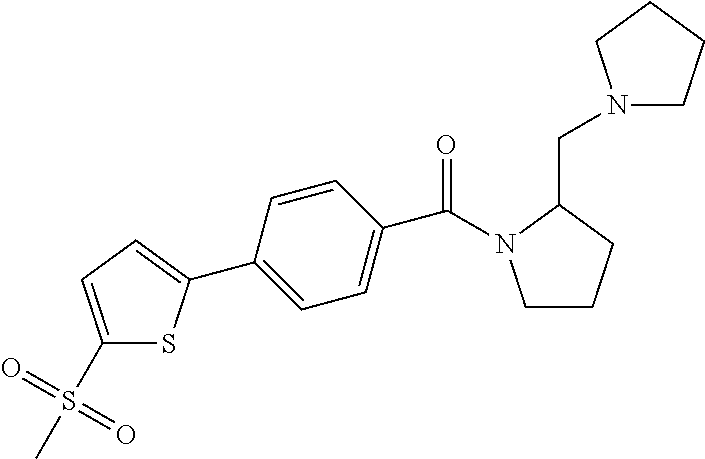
C1CCC(CN2CCCC2)N1C(=O)C1=CC=C(C2=CC=C(S(=O)(=O)C)S2)C=C1
